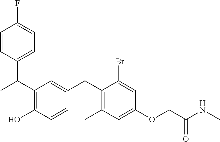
C(C1=C(O)C=CC(CC2=C(C)C=C(OCC(NC)=O)C=C2Br)=C1)(C1=CC=C(F)C=C1)C
